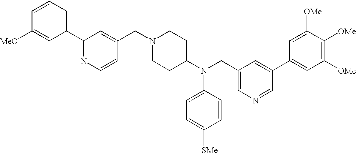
C1(C2=NC=CC(CN3CCC(N(CC4=CN=CC(C5=CC([OMe])=C([OMe])C([OMe])=C5)=C4)C4=CC=C([SMe])C=C4)CC3)=C2)=CC=CC([MeO])=C1
